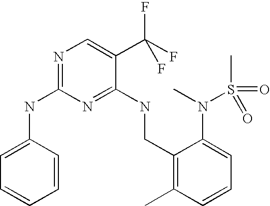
C1(CNC2=NC(NC3=CC=CC=C3)=NC=C2C(F)(F)F)=C(C)C=CC=C1N(C)S(C)(=O)=O
